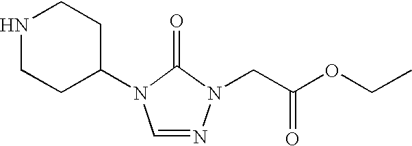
N1CCC(N2C=NN(CC(OCC)=O)C2=O)CC1
